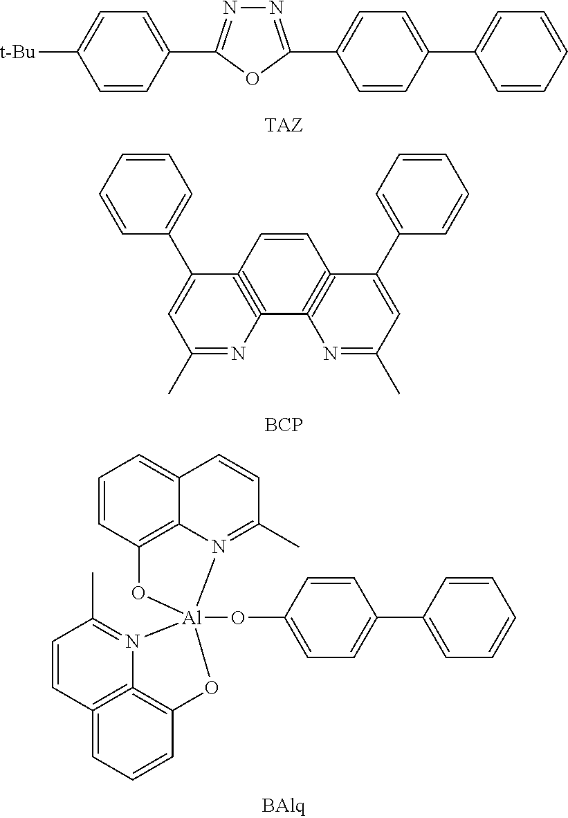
N1=C(C2=CC=C(C3=CC=CC=C3)C=C2)OC(C2=CC=C([t-Bu])C=C2)=N1.C1=CC=CC(C2=CC(C)=NC3#C2C=CC2#C3N=C(C)C=C2C2=CC=CC=C2)=C1.[BCP].C1=CC2=C3C(=C1)C=CC(C)=N3[Al]1(OC3=CC=C(C4=CC=CC=C4)C=C3)(N3=C(C)C=CC4=CC=CC(=C=43)O1)O2
